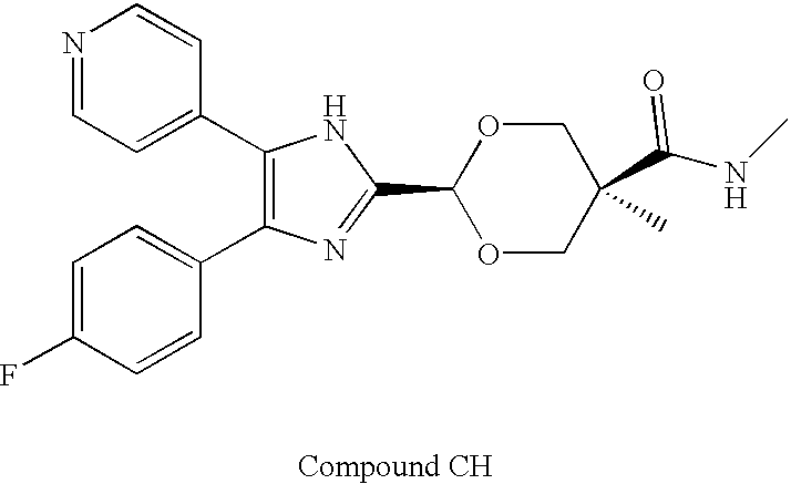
C1(C2=CC=NC=C2)=C(C2=CC=C(F)C=C2)N=C(C2OCC(C(=O)NC)(C)CO2)N1
